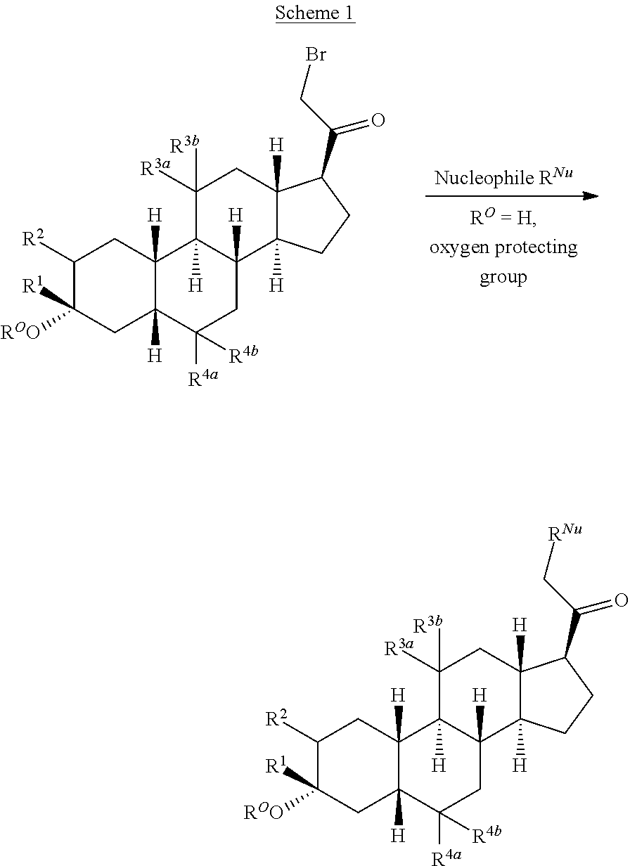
C1([R2])C([R1])([ROO])CC2([H])C([H])(C1)C1([H])C([H])(CC2([R4a])[R4b])C2([H])C([H])(CC1([R3a])[R3b])C(C(=O)CBr)CC2.C1([R2])C([R1])([ROO])CC2([H])C([H])(C1)C1([H])C([H])(CC2([R4a])[R4b])C2([H])C([H])(CC1([R3a])[R3b])C(C(=O)C[RNu])CC2
